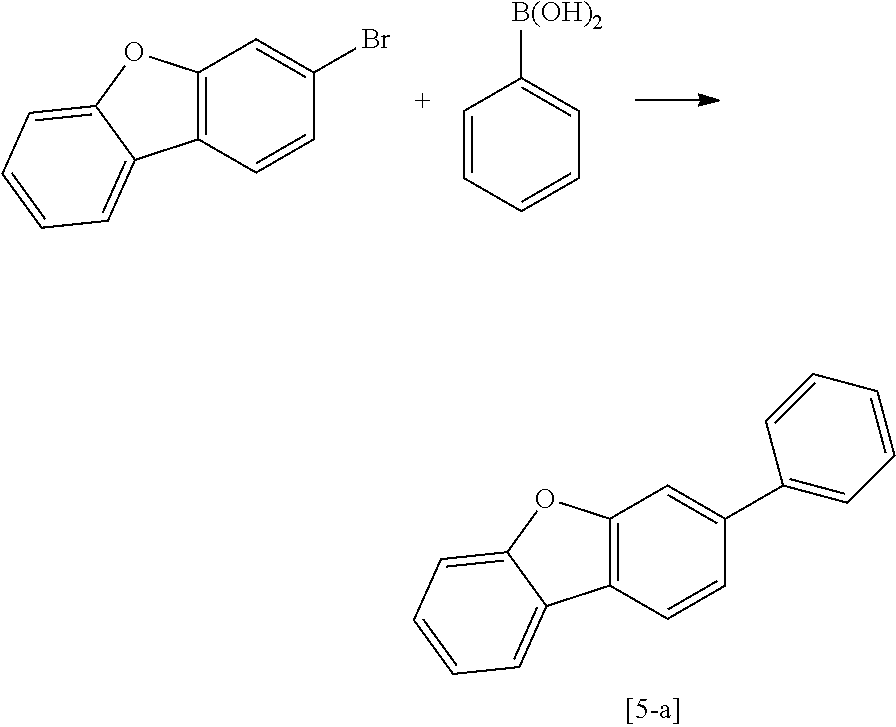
C12=C(C=CC(Br)=C1)C1=CC=CC=C1O2.C1=CC=CC=C1[B(OH)2].C12=C(C=CC(C3=CC=CC=C3)=C1)C1=CC=CC=C1O2
